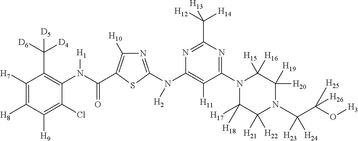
C1([H7])=C([H8])C([H9])=C(Cl)C(N(C(=O)C2=C([H10])N=C(N(C3=C([H11])C(N4C([H17])([H18])C([H21])([H22])N(C(C(O[H3])([H25])[H26])([H23])[H24])C([H20])([H19])C4([H15])[H16])=NC(C([H12])([H14])[H13])=N3)[H2])S2)[H1])=C1C([D6])([D4])[D5]
